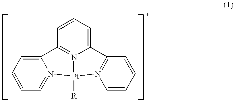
C12=N3C(=CC=C1)C1=N(C=CC=C1)[Pt]3([R])N1=CC=CC=C21
